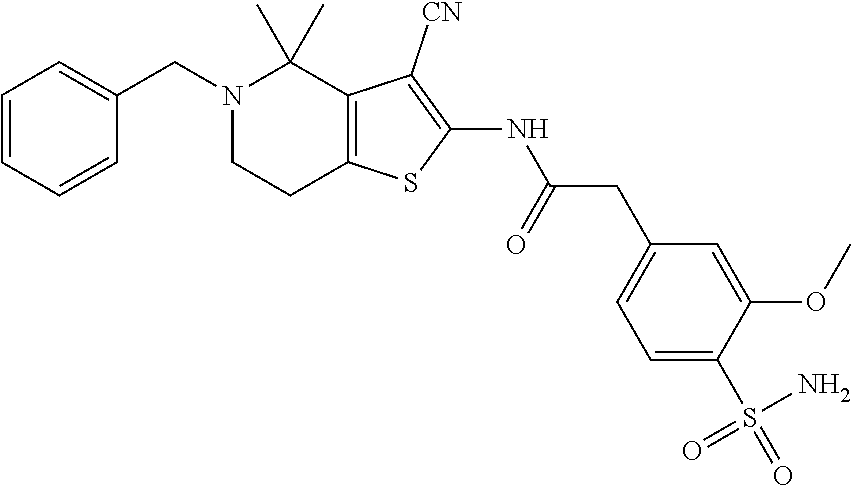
C1=CC=CC(CN2CCC3=C(C2(C)C)C([CN])=C(NC(CC2=CC=C(S(N)(=O)=O)C(OC)=C2)=O)S3)=C1
